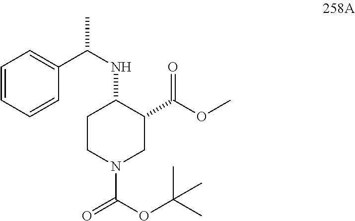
C1=CC=CC(C(NC2CCN(C(OC(C)(C)C)=O)CC2C(OC)=O)C)=C1
